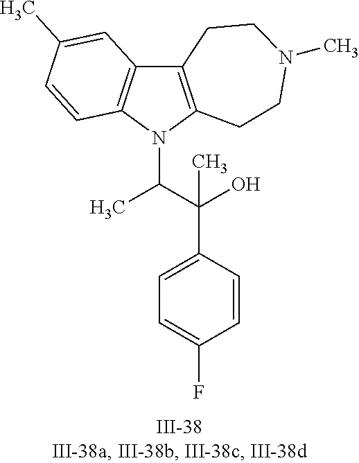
N1(C(C(C2=CC=C(F)C=C2)(O)C)C)C2=C(C3=C1C=CC(C)=C3)CCN(C)CC2
